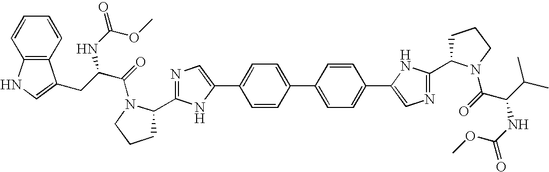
C1CCN(C(=O)C(NC(=O)OC)C(C)C)C1C1=NC=C(C2=CC=C(C3=CC=C(C4=CN=C(C5CCCN5C(=O)C(CC5=CNC6=C5C=CC=C6)NC(=O)OC)N4)C=C3)C=C2)N1
